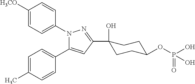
C1([H3CO])=CC=C(N2C(C3=CC=C(C)C=C3)=CC(C3(O)CCC(OP(=O)(O)O)CC3)=N2)C=C1
